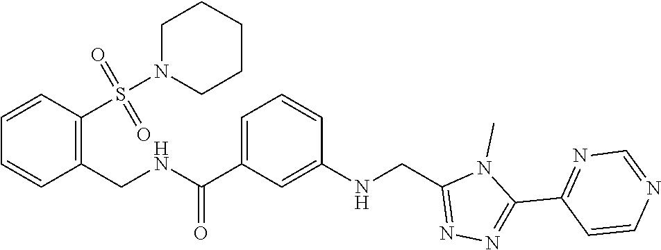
CN1C(CNC2=CC(C(NCC3=C(S(N4CCCCC4)(=O)=O)C=CC=C3)=O)=CC=C2)=NN=C1C1=NC=NC=C1
